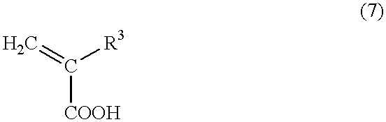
C=C([R3])[COOH]
